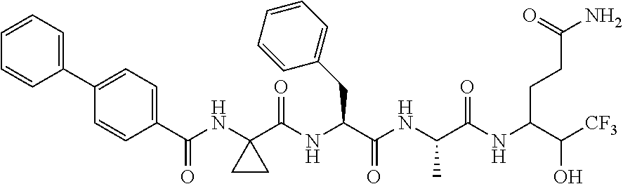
C1=CC(C(NC2(C(NC(C(NC(C(NC(C([CF3])O)CCC(N)=O)=O)C)=O)CC3=CC=CC=C3)=O)CC2)=O)=CC=C1C1=CC=CC=C1
